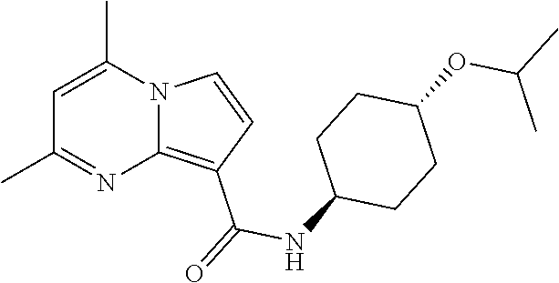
C1=C(C)N2C(=C(C(=O)NC3CCC(OC(C)C)CC3)C=C2)N=C1C
